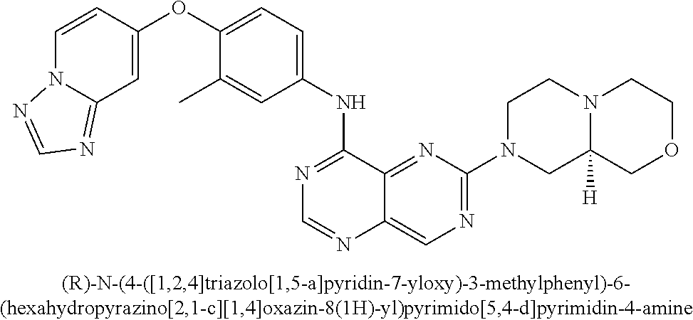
C1=CC(OC2=CC=C(NC3=NC=NC4=CN=C(N5CC6([H])N(CC5)CCOC6)N=C34)C=C2C)=CC2=NC=NN12
